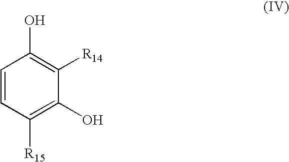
C1=CC([R15])=C(O)C([R14])=C1O
